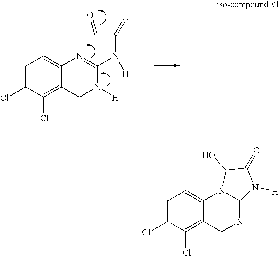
C1=C(Cl)C(Cl)=C2C(=C1)N=C(N(C(C=O)=O)[H])N([H])C2.C1=C(Cl)C(Cl)=C2C(=C1)N1C(=NC2)N([H])C(=O)C1O
